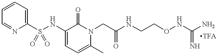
C1=CC=NC(S(NC2=CC=C(C)N(CC(NCCONC(N)=N)=O)C2=O)(=O)=O)=C1
